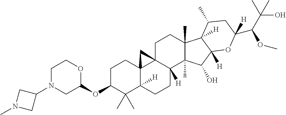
C1C(OC2OCCN(C3CN(C)C3)C2)C(C)(C)C2([H])C3(C1)C1(CCC4(C)C(C)(C(O)C5([H])C4([H])C(C)CC(C(C(C)(C)O)OC)([H])O5)C1([H])CC2)C3
